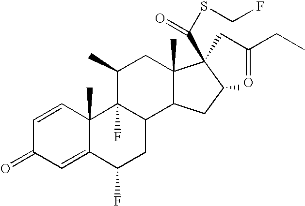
C1=CC2(C)C(=CC1=O)C(F)CC1C2(F)C(C)CC2(C)C1CC(C)C2(CC(CC)=O)C(=O)SCF
